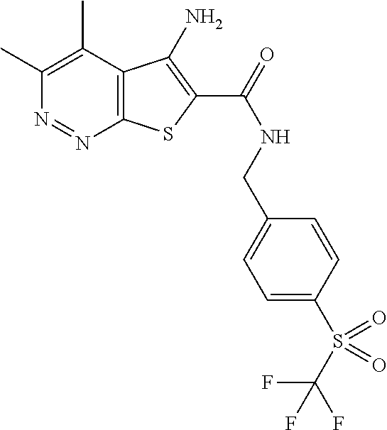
C1(C)=C(C)C2=C(N=N1)SC(C(NCC1=CC=C(S(C(F)(F)F)(=O)=O)C=C1)=O)=C2N
